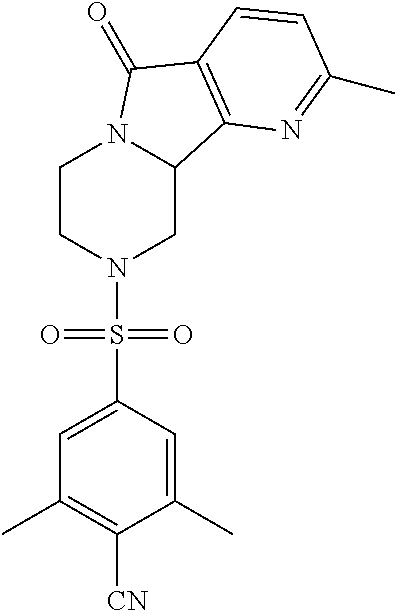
C1CN(S(C2=CC(C)=C([CN])C(C)=C2)(=O)=O)CC2N1C(=O)C1=C2N=C(C)C=C1
